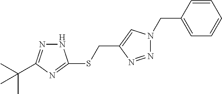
N1N=C(C(C)(C)C)N=C1SCC1=CN(CC2=CC=CC=C2)N=N1
